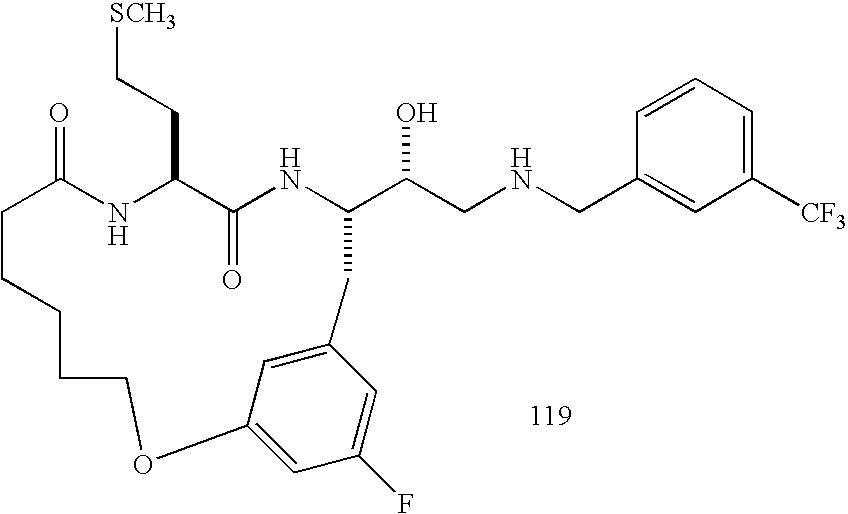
C1=CC=C([CF3])C=C1CNCC(O)C1NC(=O)C(CC[SCH3])NC(=O)CCCCCOC2=CC(F)=CC(=C2)C1
